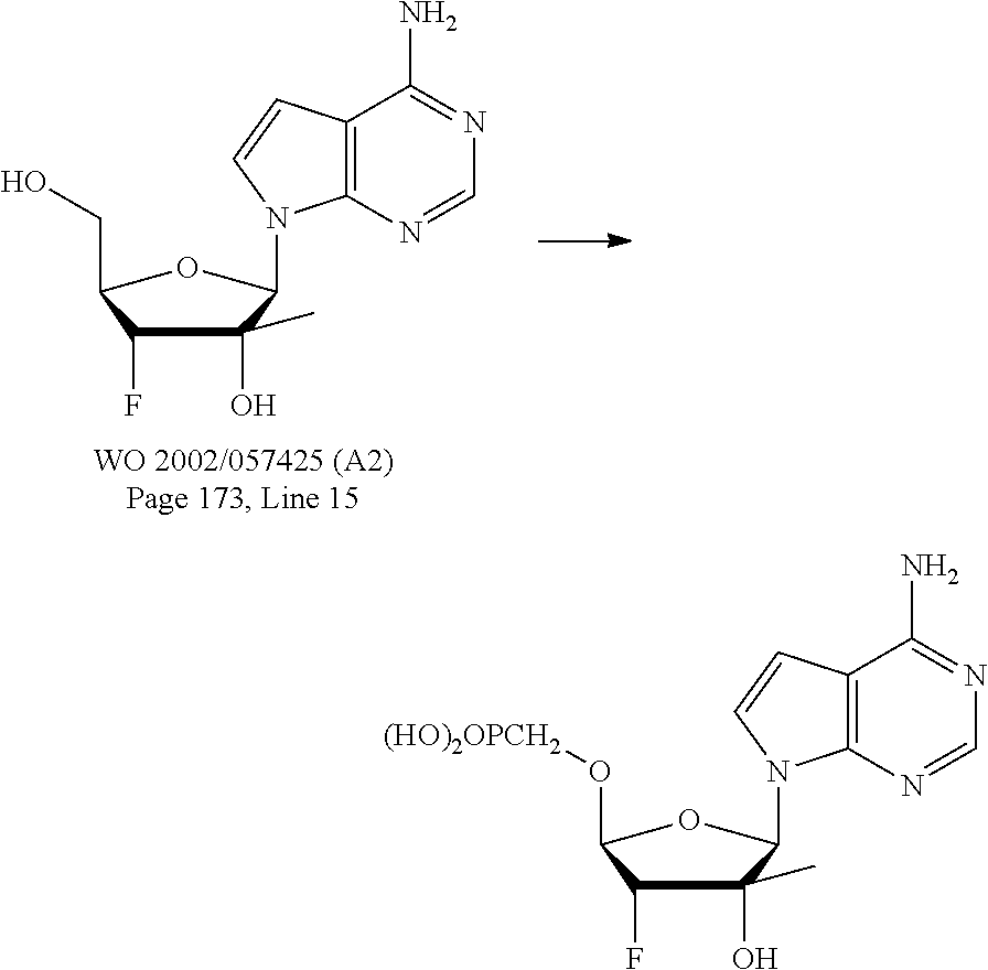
C1(O)(C)C(F)C(O[(HO)2OPCH2])OC1N1C2=C(C=C1)C(N)=NC=N2.C1(O)(C)C(F)C(CO)OC1N1C2=C(C=C1)C(N)=NC=N2
